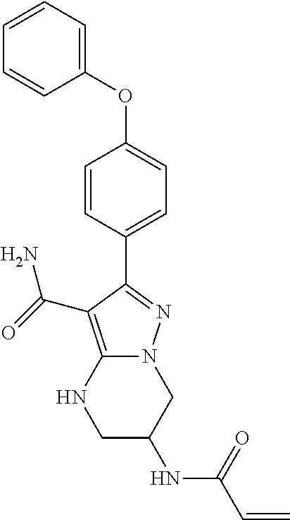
C1=CC(C2=NN3C(=C2C(=O)N)NCC(NC(C=C)=O)C3)=CC=C1OC1=CC=CC=C1
